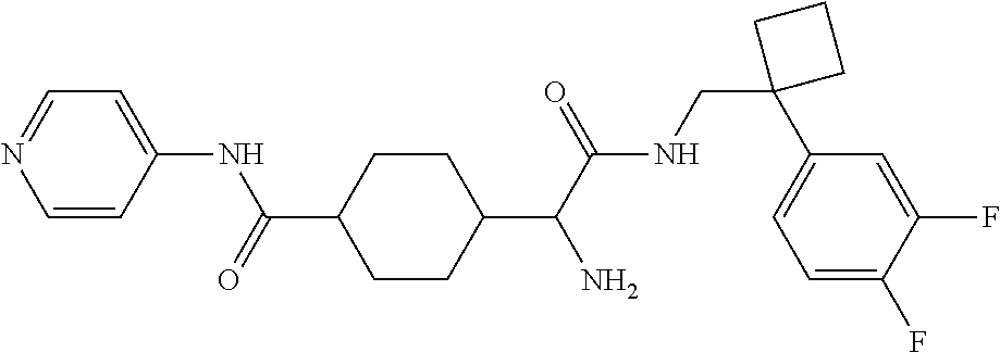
C1(C(C(NCC2(C3=CC=C(F)C(F)=C3)CCC2)=O)N)CCC(C(=O)NC2=CC=NC=C2)CC1
